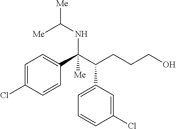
C1=C(Cl)C=CC(C(C(CCCO)C2=CC=CC(Cl)=C2)(NC([Me])[Me])[Me])=C1
